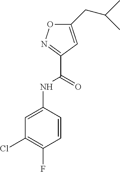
C1(NC(C2=NOC(CC(C)C)=C2)=O)=CC(Cl)=C(F)C=C1
